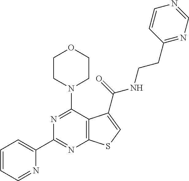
C1(C2=NC3=C(C(N4CCOCC4)=N2)C(C(NCCC2=NC=NC=C2)=O)=CS3)=CC=CC=N1
